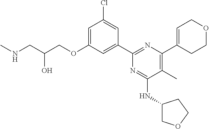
C1=C(OCC(CNC)O)C=C(C2=NC(C3=CCOCC3)=C(C)C(NC3COCC3)=N2)C=C1Cl
